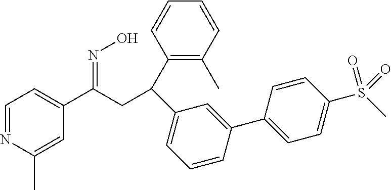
C1=NC(C)=CC(C(CC(C2=C(C)C=CC=C2)C2=CC=CC(C3=CC=C(S(C)(=O)=O)C=C3)=C2)=NO)=C1
